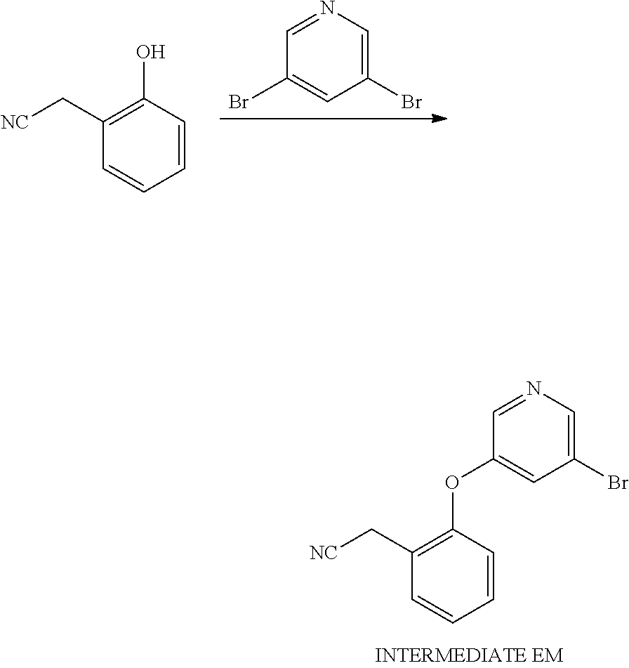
C1(OC2=C(C[NC])C=CC=C2)=CC(Br)=CN=C1.C1(Br)=CC(Br)=CN=C1.OC1=C(C[NC])C=CC=C1
